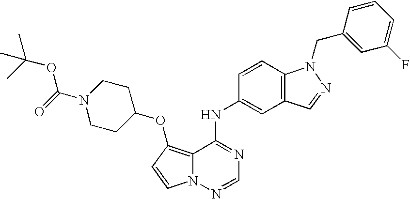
C12=C(OC3CCN(C(=O)OC(C)(C)C)CC3)C=CN1N=CN=C2NC1=CC2=C(C=C1)N(CC1=CC(F)=CC=C1)N=C2
